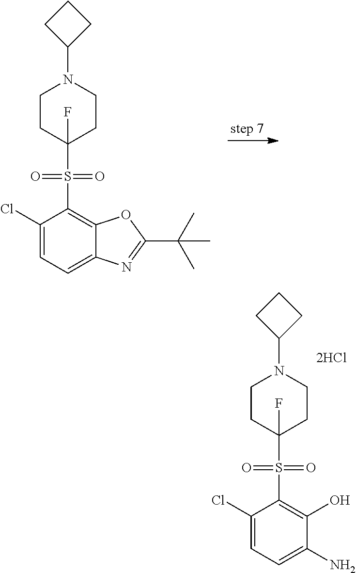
C1(Cl)=CC=C(N)C(O)=C1S(=O)(=O)C1(F)CCN(C2CCC2)CC1.C1(Cl)=CC=C2C(=C1S(=O)(=O)C1(F)CCN(C3CCC3)CC1)OC(C(C)(C)C)=N2
